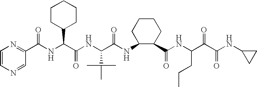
C1=CN=CC(C(NC(C(NC(C(NC2C(C(NC(C(C(NC3CC3)=O)=O)CCC)=O)CCCC2)=O)C(C)(C)C)=O)C2CCCCC2)=O)=N1
